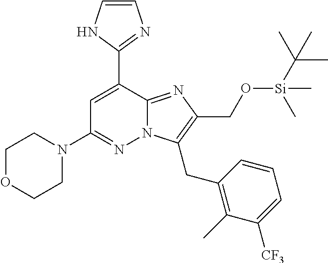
C1OCCN(C2=NN3C(=NC(CO[Si](C(C)(C)C)(C)C)=C3CC3=C(C)C([CF3])=CC=C3)C(C3=NC=CN3)=C2)C1
